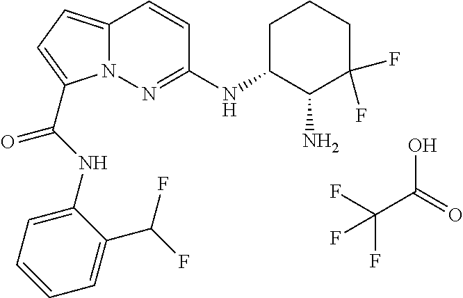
OC(=O)C(F)(F)F.C12=CC=C(C(NC3=CC=CC=C3C(F)F)=O)N1N=C(NC1C(N)C(F)(F)CCC1)C=C2
